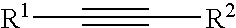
[R1]C#C[R2]
